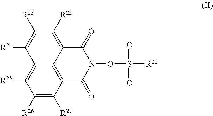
C1([R26])=C([R27])C2=C3C(=C1[R25])C([R24])=C([R23])C([R22])=C3C(=O)N(OS([R21])(=O)=O)C2=O
